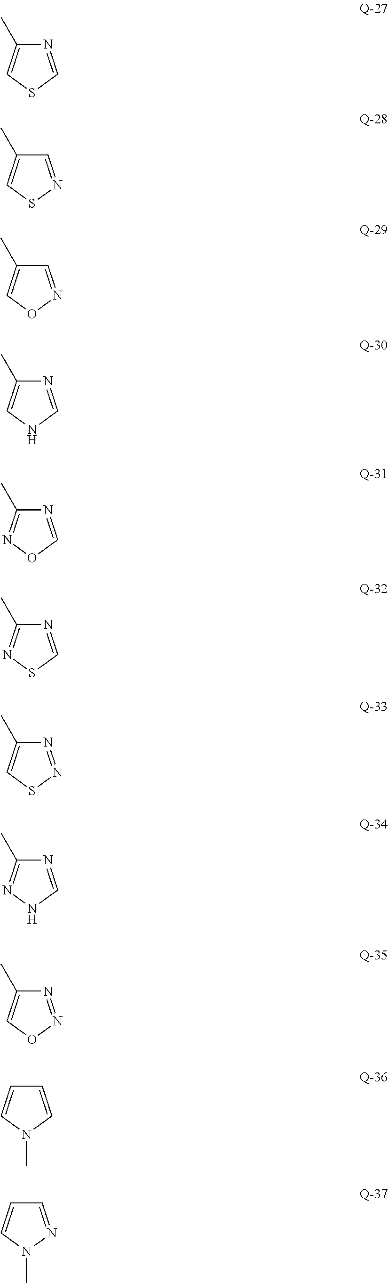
N1=CSC=C1C.C1=NSC=C1C.C1=NOC=C1C.N1=CNC=C1C.N1=CON=C1C.N1=CSN=C1C.N1=NSC=C1C.N1=CNN=C1C.N1=NOC=C1C.C1=CN(C)C=C1.C1=NN(C)C=C1
